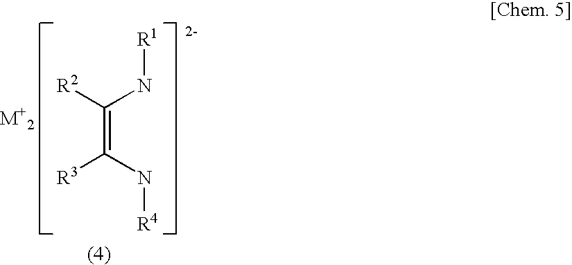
C(=C(N[R4])[R3])(N[R1])[R2]
